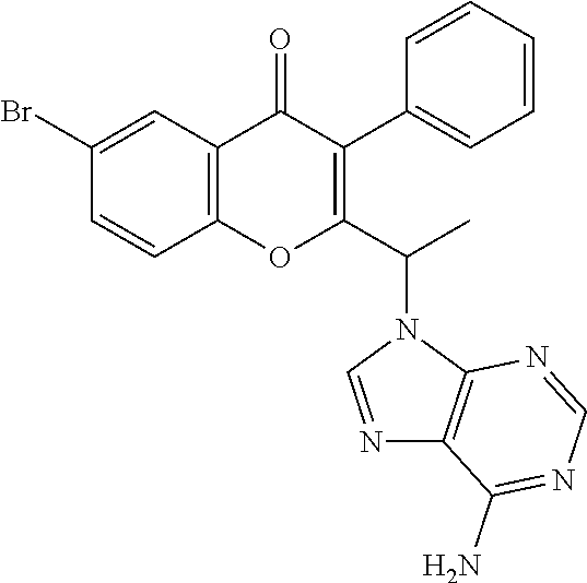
C1=CC2=C(C=C1Br)C(=O)C(C1=CC=CC=C1)=C(C(N1C=NC3=C1N=CN=C3N)C)O2
